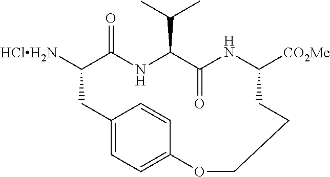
[HClH2N]C1C(=O)NC(C(C)C)C(=O)NC([CO2Me])CCCOC2=CC=C(C1)C=C2
